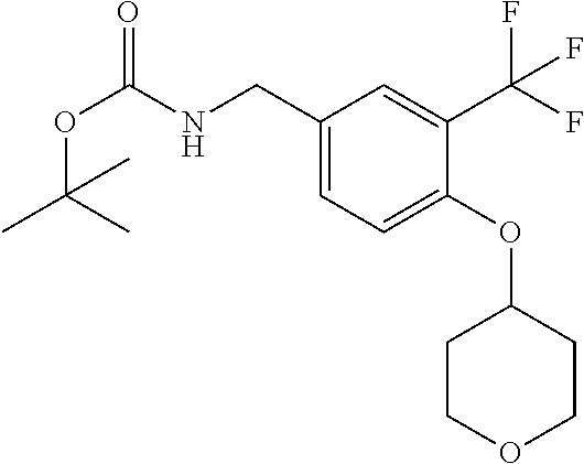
C1(CNC(OC(C)(C)C)=O)=CC=C(OC2CCOCC2)C(C(F)(F)F)=C1
